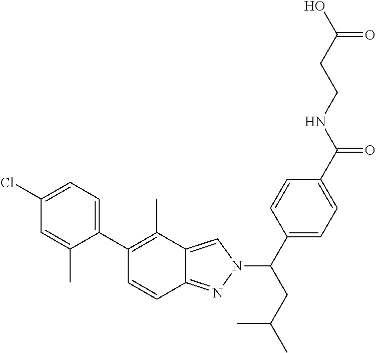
C1(Cl)=CC=C(C2=C(C)C3=CN(C(CC(C)C)C4=CC=C(C(NCCC(O)=O)=O)C=C4)N=C3C=C2)C(C)=C1
